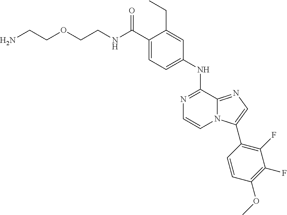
C(C1=CC=C(NC2=NC=CN3C2=NC=C3C2=C(F)C(F)=C(OC)C=C2)C=C1CC)(=O)NCCOCCN
